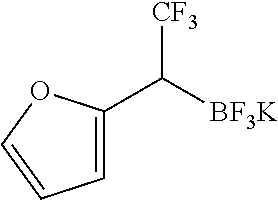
C1=C(C([BF3K])[CF3])OC=C1
